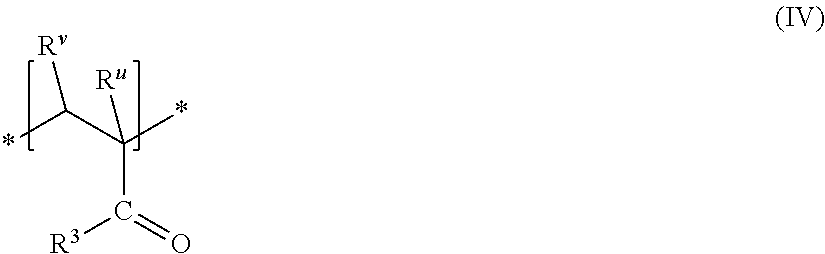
C(C(=O)[R3])(C(*)[Rv])(*)[Ru]
